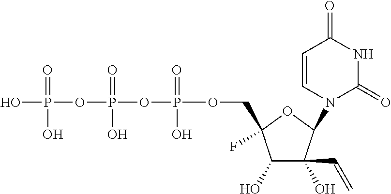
C1(O)C(O)(C=C)C(N2C(=O)NC(=O)C=C2)OC1(COP(OP(OP(O)(=O)O)(=O)O)(=O)O)F
